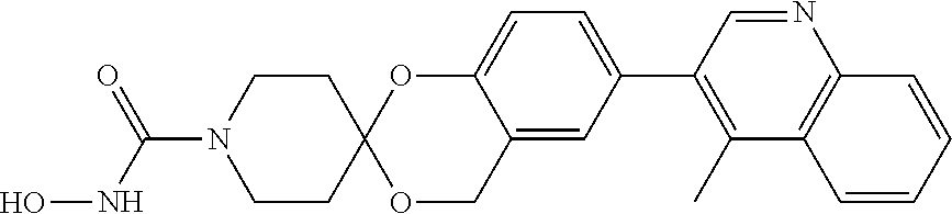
N1=CC(C2=CC=C3C(=C2)COC2(O3)CCN(C(NO)=O)CC2)=C(C)C2=C1C=CC=C2
